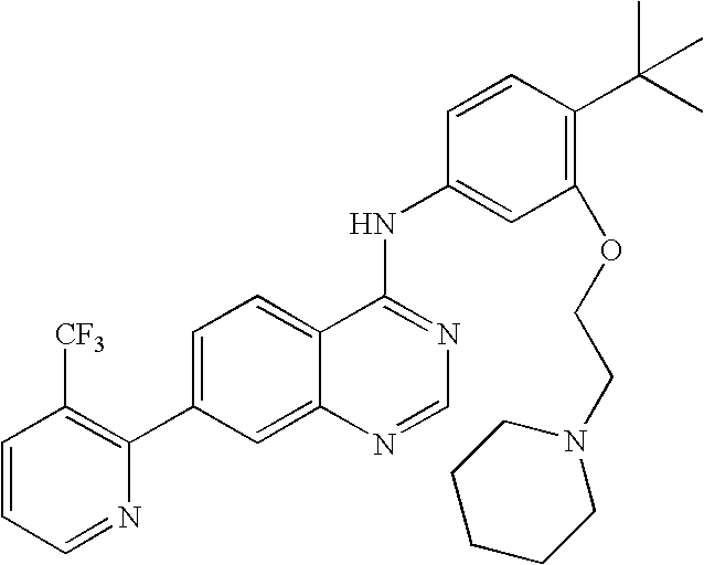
C1=CC=NC(C2=CC=C3C(=C2)N=CN=C3NC2=CC(OCCN3CCCCC3)=C(C(C)(C)C)C=C2)=C1[CF3]
